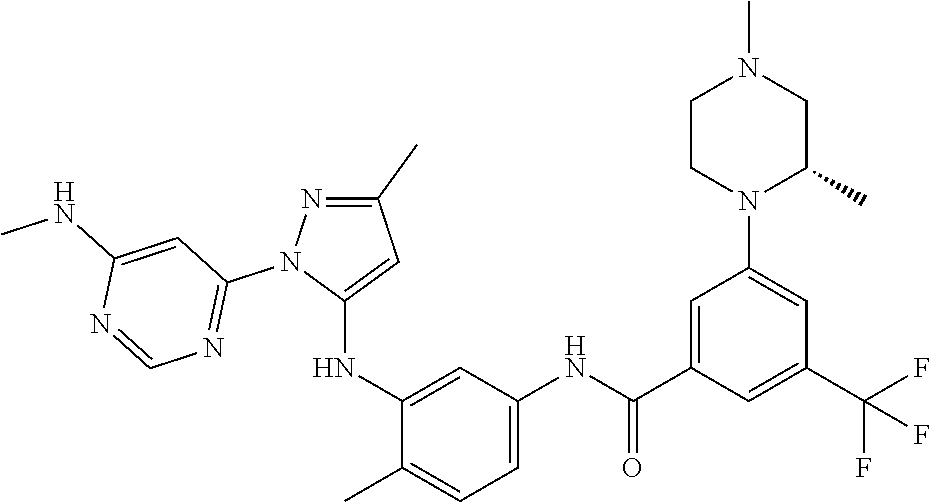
C1(C)=NN(C2=NC=NC(NC)=C2)C(NC2=CC(NC(C3=CC(N4C(C)CN(C)CC4)=CC(C(F)(F)F)=C3)=O)=CC=C2C)=C1
